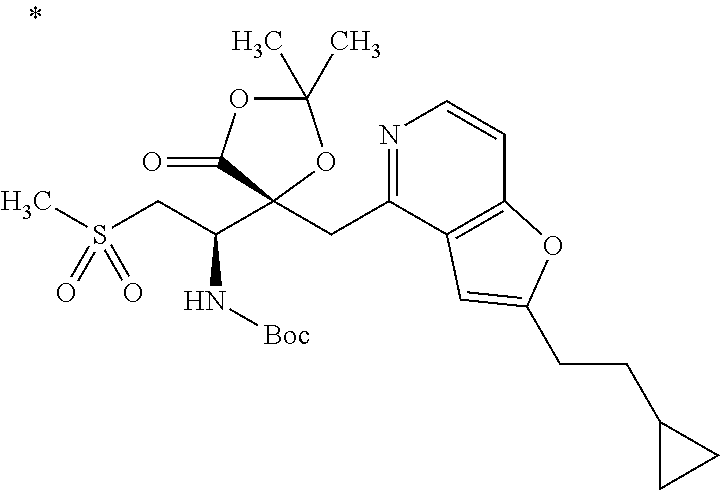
N1=C(CC2(C(CS(C)(=O)=O)N[Boc])OC(C)(C)OC2=O)C2=C(C=C1)OC(CCC1CC1)=C2
